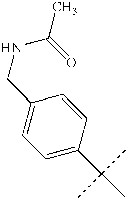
N(CC1=CC=C(C(C)(C)C)C=C1)C(C)=O
